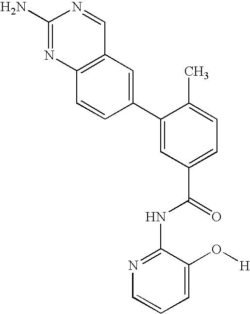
C12=C(N=C(N)N=C1)C=CC(C1=CC(C(=O)NC3=NC=CC=C3O[H])=CC=C1C)=C2
